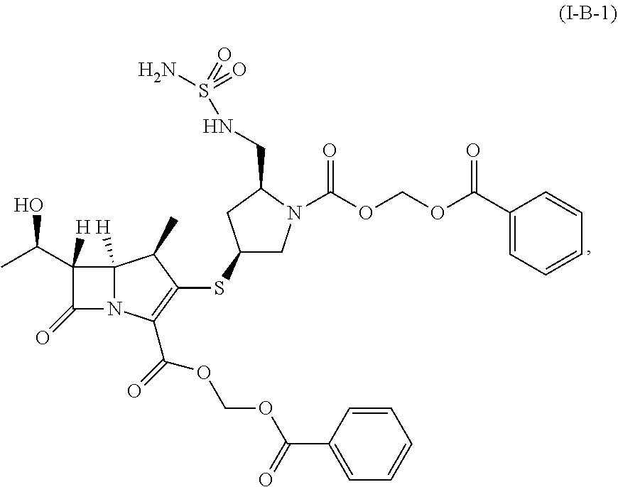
C12([H])N(C(C(=O)OCOC(C3=CC=CC=C3)=O)=C(SC3CN(C(OCOC(C4=CC=CC=C4)=O)=O)C(CNS(N)(=O)=O)C3)C1C)C(=O)C2(C(C)O)[H]
